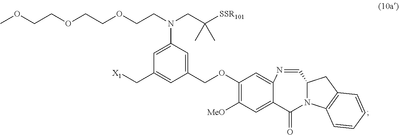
C1=C(N(CC([SSR101])(C)C)CCOCCOCCOC)C=C(COC2=C([MeO])C=C3C(=C2)N=CC2CC4=C(C=CC=C4)N2C3=O)C=C1C[X1]
